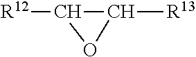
[R12]C1OC1[R13]
